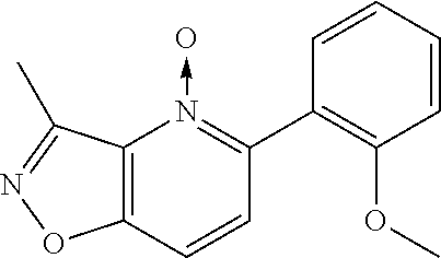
C12=C(C=CC(C3=C(OC)C=CC=C3)=N1->O)ON=C2C
